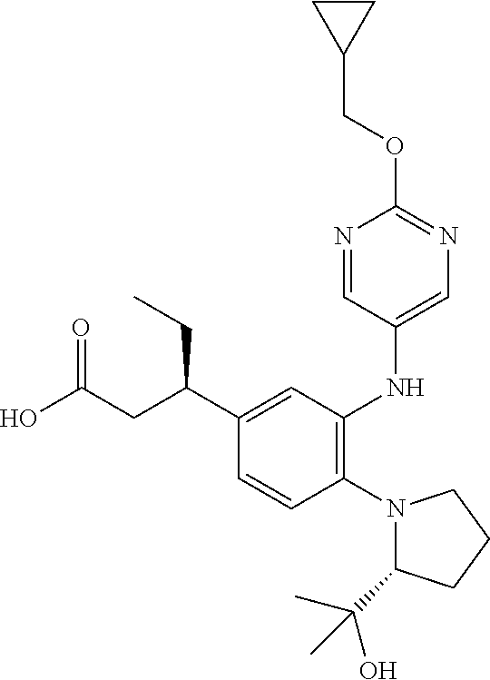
C1(C(CC(O)=O)CC)=CC(NC2=CN=C(OCC3CC3)N=C2)=C(N2C(C(C)(O)C)CCC2)C=C1
